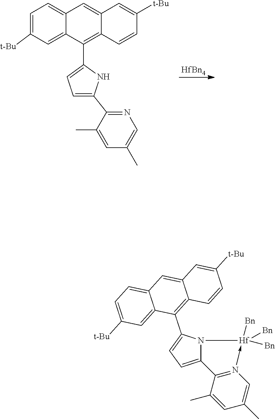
C12=CC([t-Bu])=CC=C1C=C1C=C([t-Bu])C=CC1=C2C1=CC=C(C2=NC=C(C)C=C2C)N1.[HfBn4].C12=CC=C(C3=C4C(=CC5=CC=C([t-Bu])C=C35)C=C([t-Bu])C=C4)N1[Hf]([Bn])([Bn])([Bn])-N1=C2C(C)=CC(C)=C1
